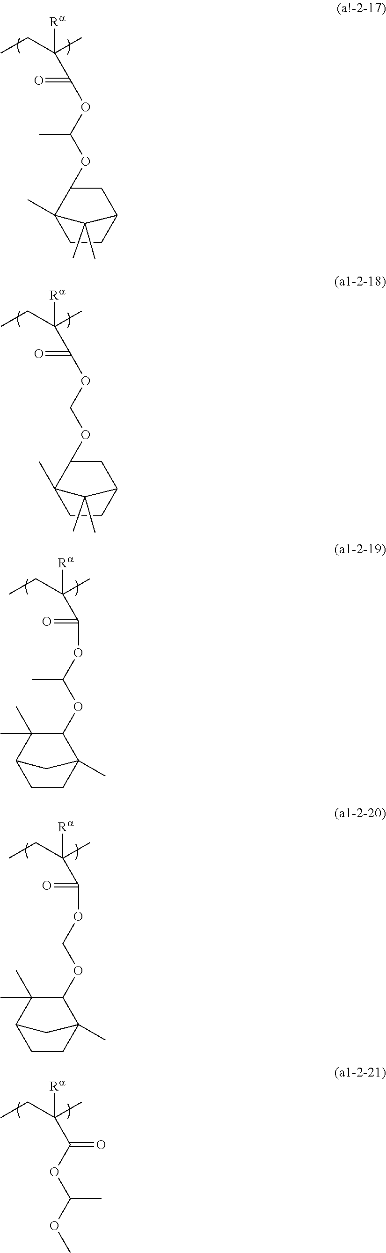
C(C([Ra])(C)CC)(=O)OC(OC1CC2CCC1(C)C2(C)C)C.C(C([Ra])(C)CC)(=O)OCOC1CC2CCC1(C)C2(C)C.C([Ra])(C)(CC)C(=O)OC(OC1C(C)(C)C2CCC1(C)C2)C.C([Ra])(C)(CC)C(=O)OCOC1C(C)(C)C2CCC1(C)C2.C(C([Ra])(C)CC)(OC(OC)C)=O
